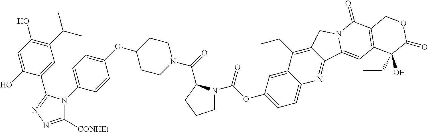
O(C1=CC=C2C(=C1)C(CC)=C1CN3C(=O)C4=C(C=C3C1=N2)C(CC)(O)C(=O)OC4)C(N1CCCC1C(=O)N1CCC(OC2=CC=C(N3C([CONHEt])=NN=C3C3=CC(C(C)C)=C(O)C=C3O)C=C2)CC1)=O
